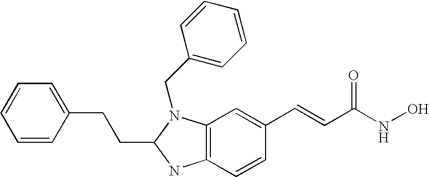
C(C1N(CC2=CC=CC=C2)C2=C(C=CC(C=CC(NO)=O)=C2)N1)CC1=CC=CC=C1
